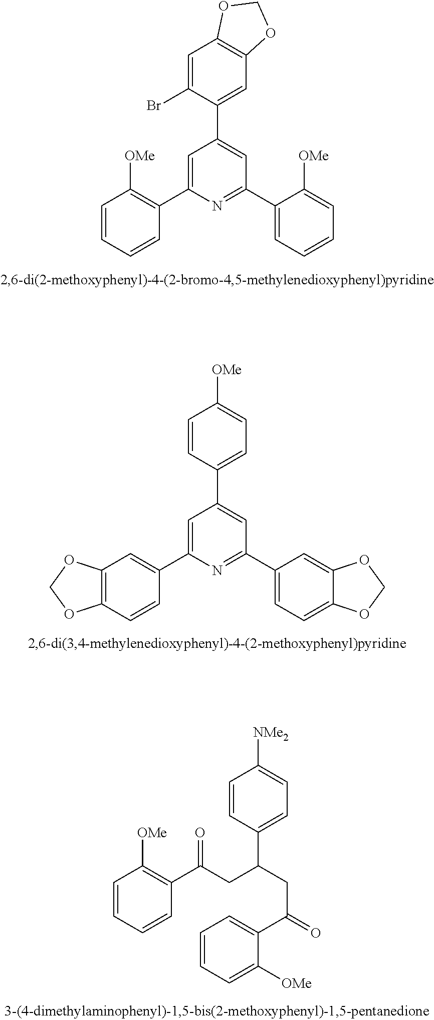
C1=CC=CC(C2=CC(C3=CC4=C(C=C3Br)OCO4)=CC(C3=CC=CC=C3[OMe])=N2)=C1[OMe].C12=C(C=CC(C3=CC(C4=CC=C([OMe])C=C4)=CC(C4=CC=C5C(=C4)OCO5)=N3)=C1)OCO2.C1=CC=CC(C(CC(CC(=O)C2=CC=CC=C2[OMe])C2=CC=C([NMe2])C=C2)=O)=C1[OMe]
